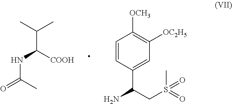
N(C(=O)C)C(C(C)C)[COOH].C1=CC(C(CS(C)(=O)=O)N)=CC([OC2H5])=C1[OCH3]
